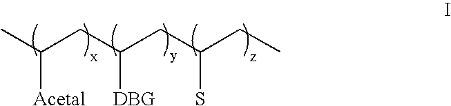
CC(CC(CC(CC)S)[DBG])[Acetal]
